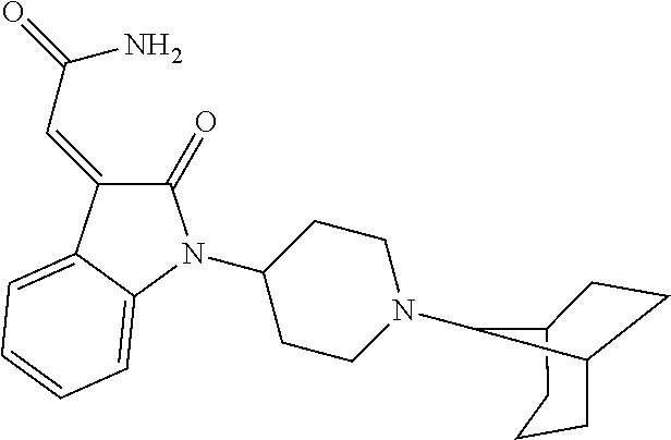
C12CCCC(C1N1CCC(N3C(=O)C(=CC(=O)N)C4=CC=CC=C43)CC1)CC2
